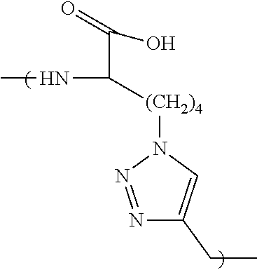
CNC(C(=O)O)[(CH2)4]N1N=NC(CC)=C1
